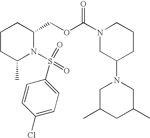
C1CC(C)N(S(=O)(=O)C2=CC=C(Cl)C=C2)C(COC(N2CC(N3CC(C)CC(C)C3)CCC2)=O)C1
